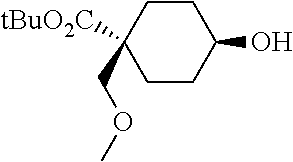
C1CC(COC)([tBuO2C])CCC1O
